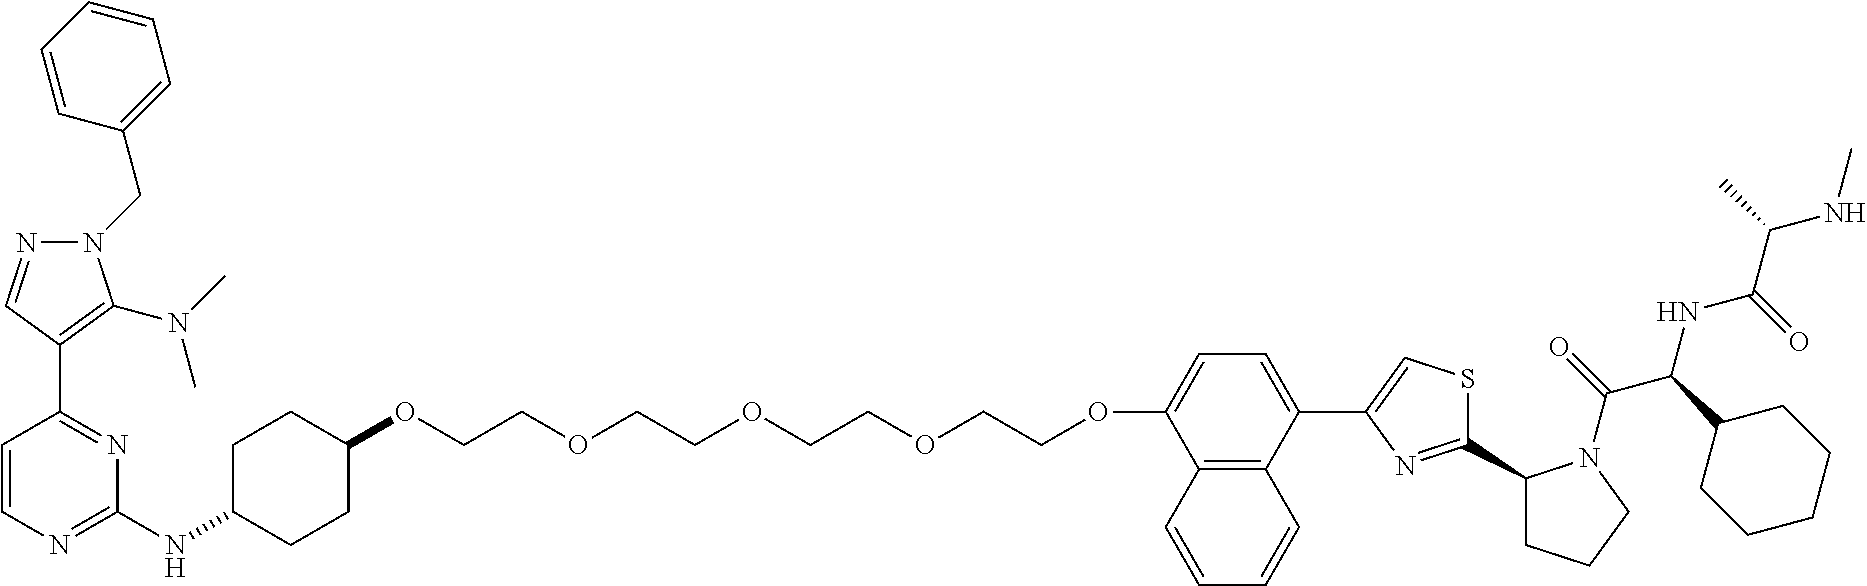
C1=CN=C(NC2CCC(OCCOCCOCCOCCOC3=CC=C(C4=CSC(C5CCCN5C(=O)C(NC(C(NC)C)=O)C5CCCCC5)=N4)C4=C3C=CC=C4)CC2)N=C1C1=C(N(C)C)N(CC2=CC=CC=C2)N=C1
